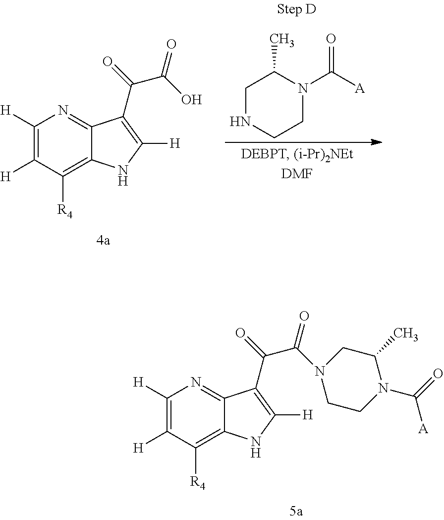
C1([H])=C([H])C([R4])=C2C(=N1)C(C(=O)C(O)=O)=C([H])N2.C1NCCN(C([A])=O)C1C.C1([H])=C([H])C([R4])=C2C(=N1)C(C(=O)C(=O)N1CCN(C(=O)[A])C(C)C1)=C([H])N2
